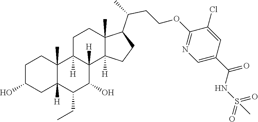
C1(CC)C(O)C2([H])C([H])(C3(C)C1([H])CC(O)CC3)CCC1(C)C(C(CCOC3=NC=C(C(NS(=O)(=O)C)=O)C=C3Cl)C)CCC12[H]
